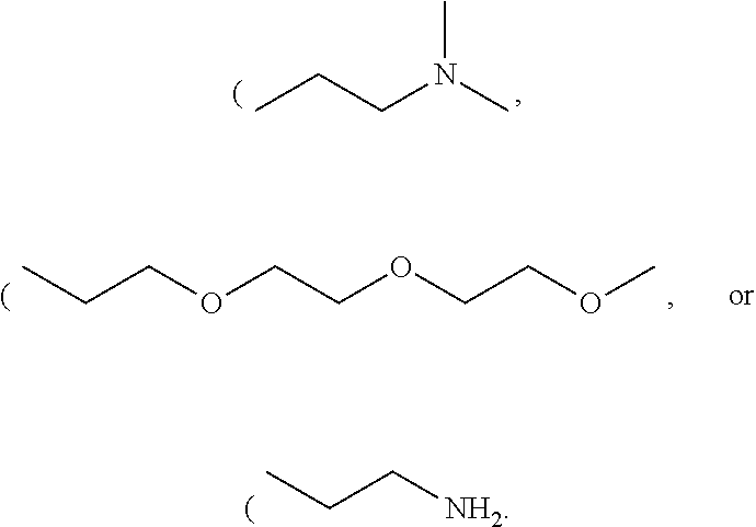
CCCOCCOCCOC.CCC[NH2].CCCN(C)C
